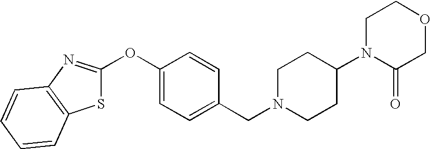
O(C1=CC=C(CN2CCC(N3C(=O)COCC3)CC2)C=C1)C1=NC2=C(S1)C=CC=C2
